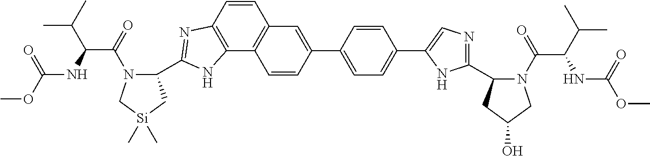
C1=CC2=C(C3=C1C=C(C1=CC=C(C4=CN=C(C5N(C(=O)C(C(C)C)NC(OC)=O)CC(O)C5)N4)C=C1)C=C3)NC(C1N(C(=O)C(C(C)C)NC(OC)=O)C[Si](C)(C)C1)=N2
